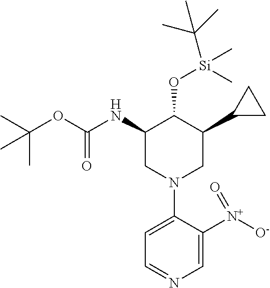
C1(NC(=O)OC(C)(C)C)C(O[Si](C)(C)C(C)(C)C)C(C2CC2)CN(C2=CC=NC=C2[N+]([O-])=O)C1
